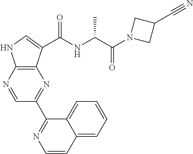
C1(C2=NC=CC3=CC=CC=C32)=NC2=C(NC=C2C(NC(C(N2CC(C#N)C2)=O)C)=O)N=C1
